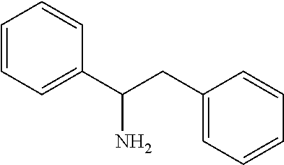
C1=CC=C(C(CC2=CC=CC=C2)N)C=C1
